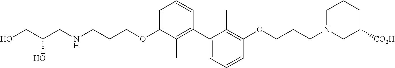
C1=C(OCCCNCC(CO)O)C(C)=C(C2=CC=CC(OCCCN3CC([CO2H])CCC3)=C2C)C=C1
